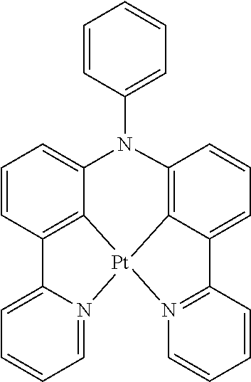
C1=CC2=C3C(=C1)N(C1=CC=CC=C1)C1=C4C(=CC=C1)C1=N(C=CC=C1)[Pt]34N1=CC=CC=C21
